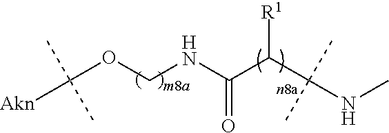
[Akn]C(OCNC(C(C(NC)(C)C)[R1])=O)(C)C
